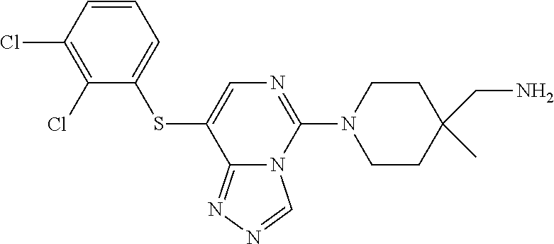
N1(C2=NC=C(SC3=CC=CC(Cl)=C3Cl)C3=NN=CN23)CCC(C)(CN)CC1
